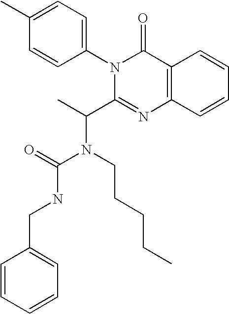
C1(C)=CC=C(N2C(C(N(C(NCC3=CC=CC=C3)=O)CCCCC)C)=NC3=C(C2=O)C=CC=C3)C=C1
